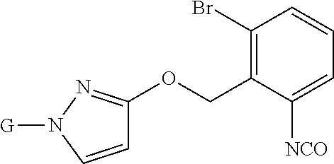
C1(Br)=C(COC2=NN([G])C=C2)C([NCO])=CC=C1
